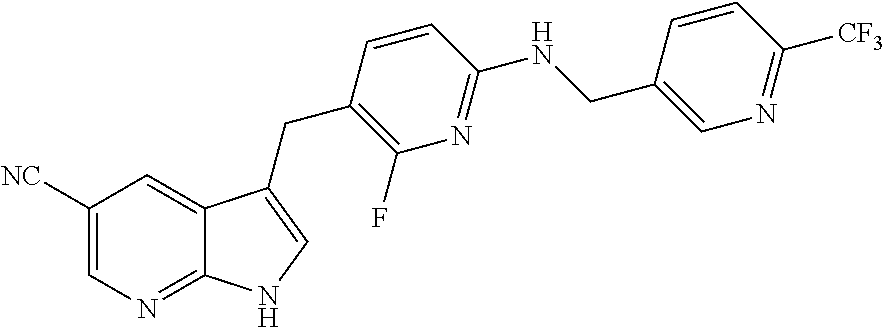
C1([NC])=CN=C2C(=C1)C(CC1=C(F)N=C(NCC3=CN=C([CF3])C=C3)C=C1)=CN2
